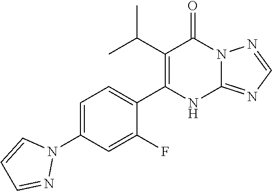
C1(C(C)C)=C(C2=CC=C(N3C=CC=N3)C=C2F)NC2=NC=NN2C1=O
